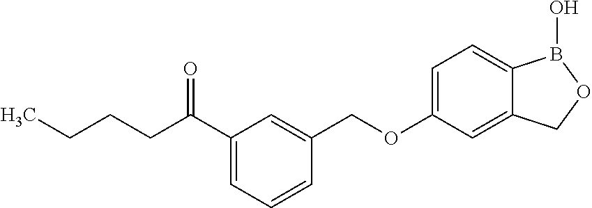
C1=C(OCC2=CC(C(=O)CCCC)=CC=C2)C=C2C(=C1)B(O)OC2
